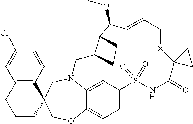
N12C3=CC(=CC=C3OCC3(C4=C(C=C(Cl)C=C4)CCC3)C1)S(=O)(=O)NC(=O)C1([X]CC=CC(OC)C3C(C2)CC3)CC1
